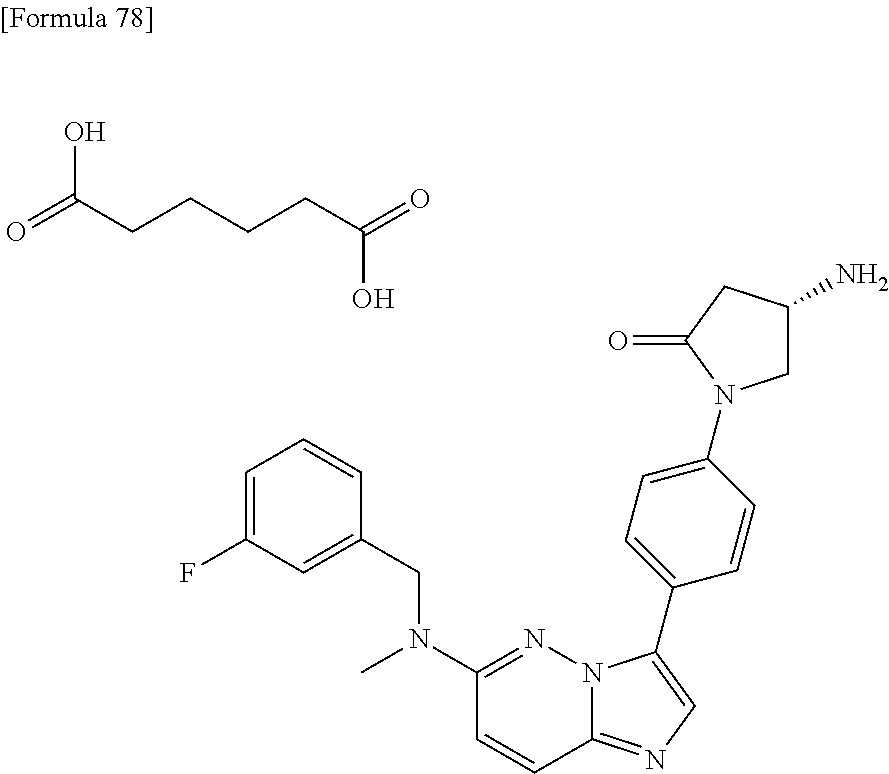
C1=C(F)C=C(CN(C2=NN3C(=NC=C3C3=CC=C(N4CC(N)CC4=O)C=C3)C=C2)C)C=C1.C(CCC(=O)O)CC(=O)O
